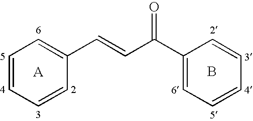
C1(C(C=CC2=CC=CC=C2)=O)=CC=CC=C1.B
